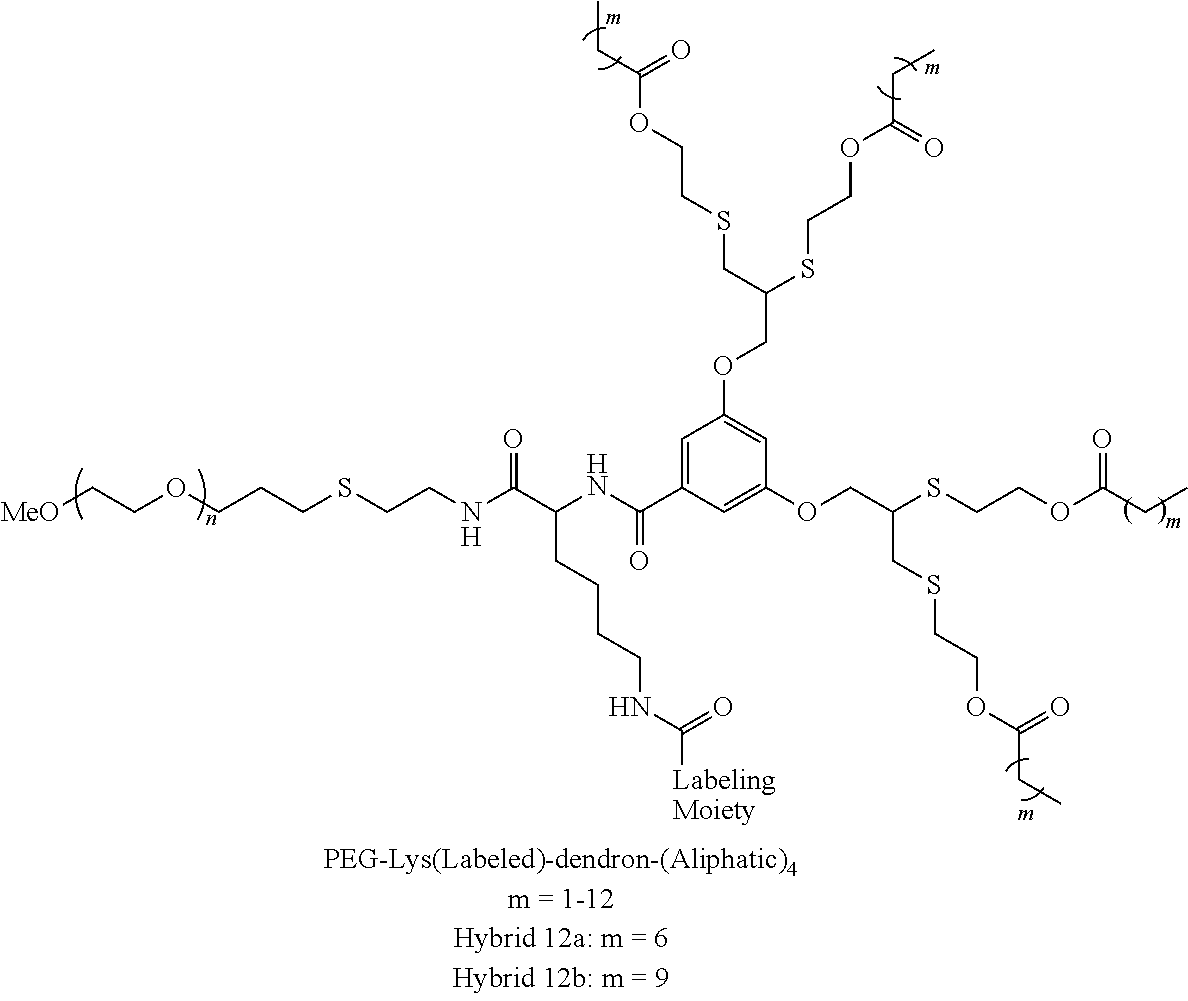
[MeO]CCOCCCSCCNC(C(NC(C1=CC(OCC(SCCOC(CC)=O)CSCCOC(CC)=O)=CC(OCC(SCCOC(CC)=O)CSCCOC(CC)=O)=C1)=O)CCCCNC([LabelingMoiety])=O)=O
